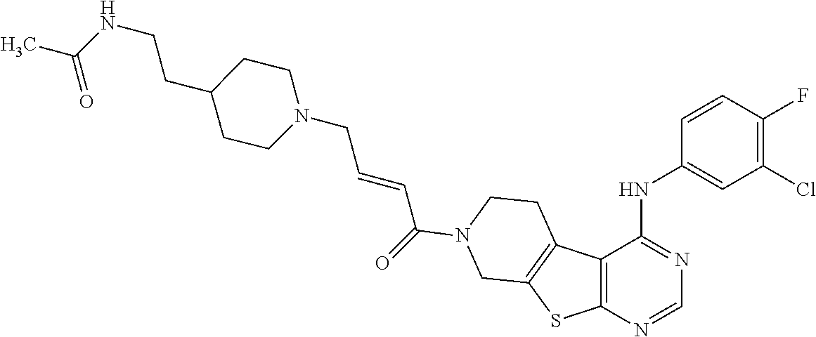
N1(CC=CC(=O)N2CCC3=C(SC4=C3C(NC3=CC(Cl)=C(F)C=C3)=NC=N4)C2)CCC(CCNC(C)=O)CC1
